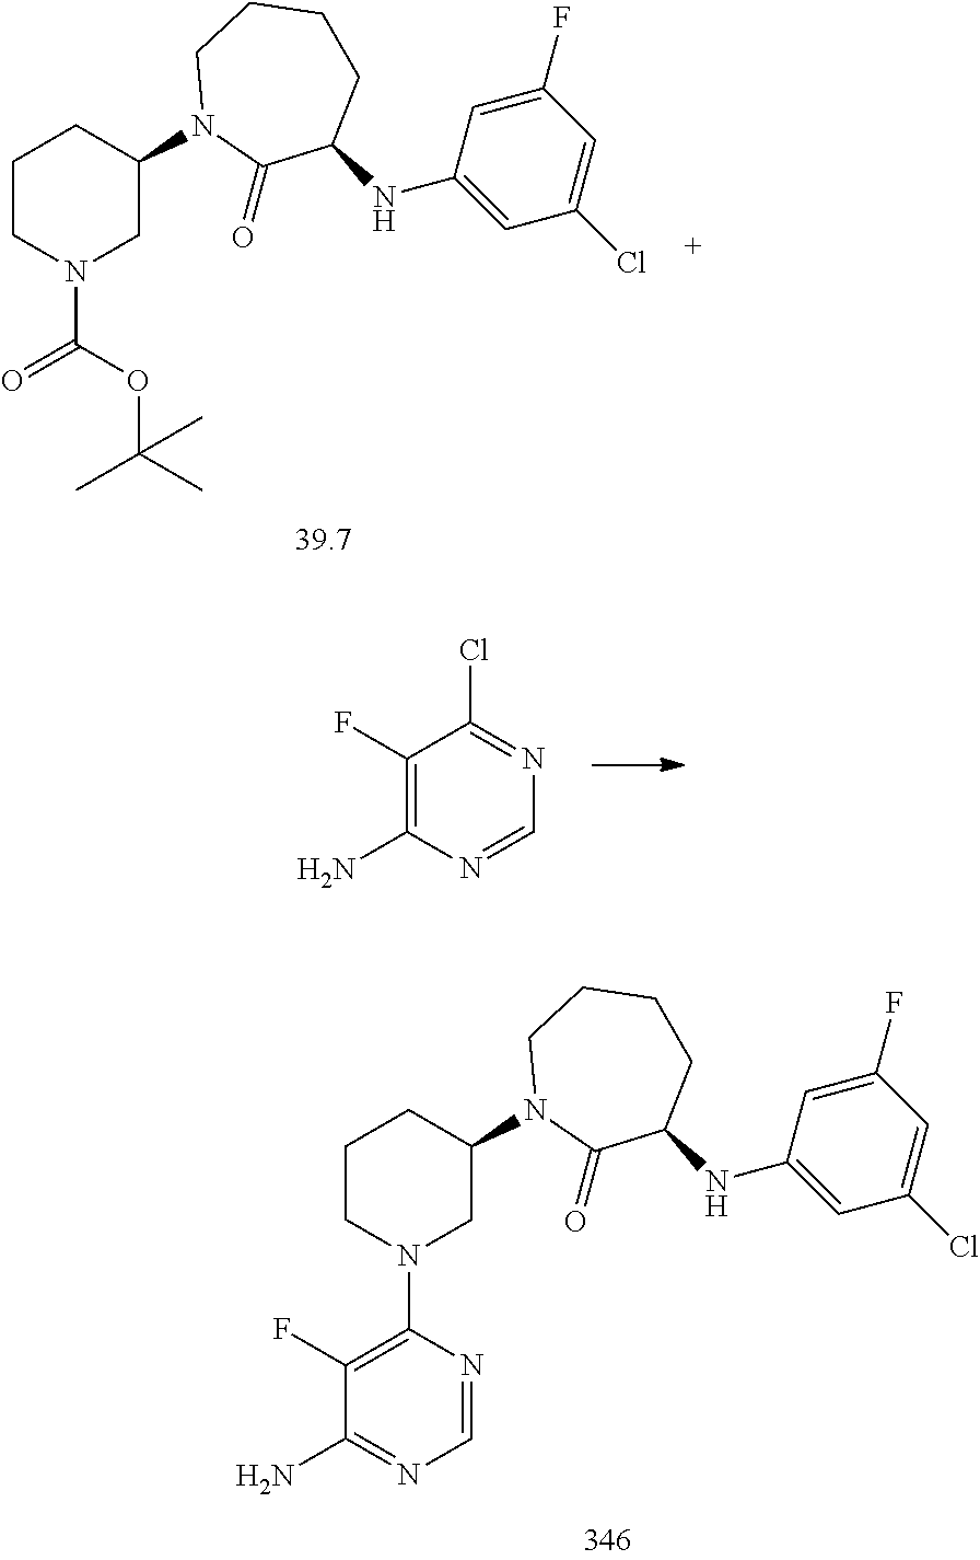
C1CN(C(OC(C)(C)C)=O)CC(N2C(=O)C(NC3=CC(Cl)=CC(F)=C3)CCCC2)C1.C1(F)=C(N)N=CN=C1Cl.C1CN(C2=C(F)C(N)=NC=N2)CC(N2C(=O)C(NC3=CC(Cl)=CC(F)=C3)CCCC2)C1
